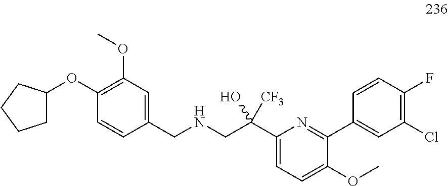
C1(C(CNCC2=CC(OC)=C(OC3CCCC3)C=C2)([CF3])O)=CC=C(OC)C(C2=CC(Cl)=C(F)C=C2)=N1
